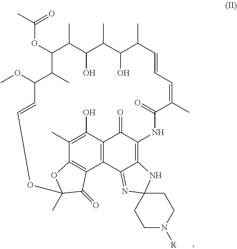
C1(OC(C)=O)C(C)C(O)C(C)C(O)C(C)C=CC=C(C)C(=O)NC2=C3C(=NC4(N3)CCN([R])CC4)C3=C(C2=O)C(O)=C(C)C2=C3C(=O)C(C)(O2)OC=CC(OC)C1C
